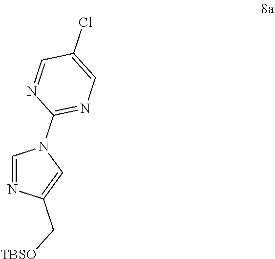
C1=NC(C[TBSO])=CN1C1=NC=C(Cl)C=N1
